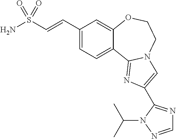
C1(C=CS(N)(=O)=O)=CC=C2C(=C1)OCCN1C2=NC(C2=NC=NN2C(C)C)=C1
